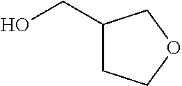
C1(CO)CCOC1
